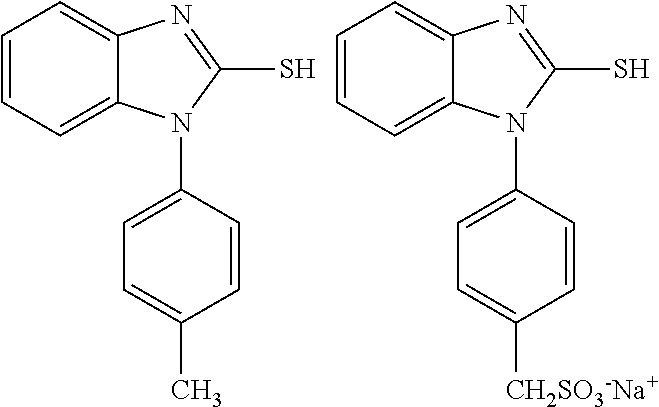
C1=CC=C2C(=C1)N=C(S)N2C1=CC=C(C)C=C1.C1=CC=C2C(=C1)N=C(S)N2C1=CC=C([CH2SO3-Na+])C=C1
